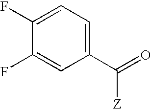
C1(F)=CC=C(C([Z])=O)C=C1F
